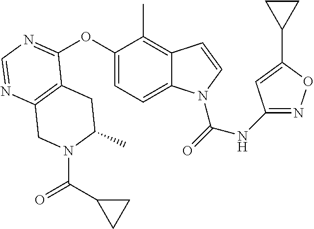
C12=C(N=CN=C1OC1=CC=C3C(=C1C)C=CN3C(=O)NC1=NOC(C3CC3)=C1)CN(C(C1CC1)=O)C(C)C2
